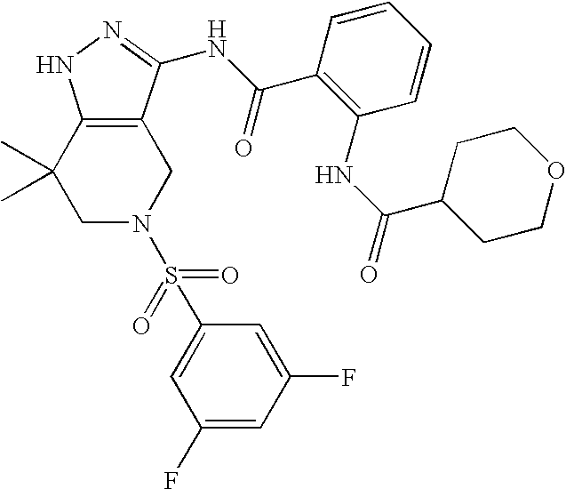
C1N(S(=O)(=O)C2=CC(F)=CC(F)=C2)CC2=C(C1(C)C)NN=C2NC(C1=C(NC(C2CCOCC2)=O)C=CC=C1)=O
